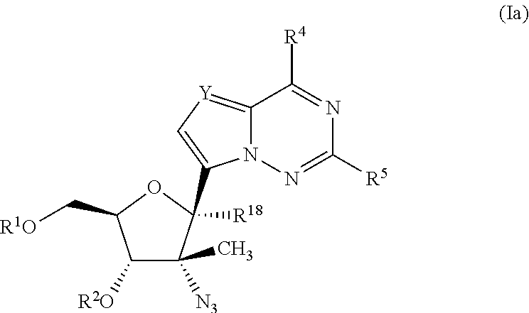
C1([R2O])C(C)([N3])C(C2=C[Y]=C3C([R4])=NC([R5])=NN32)([R18])OC1C[R1O]
